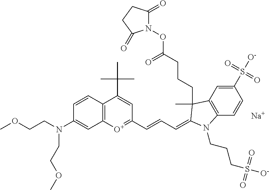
[Na].C12=C([O+]=C(C=CC=C3C(CCCC(=O)ON4C(=O)CCC4=O)(C)C4=C(C=CC(S([O-])(=O)=O)=C4)N3CCCS([O-])(=O)=O)C=C1C(C)(C)C)C=C(N(CCOC)CCOC)C=C2
